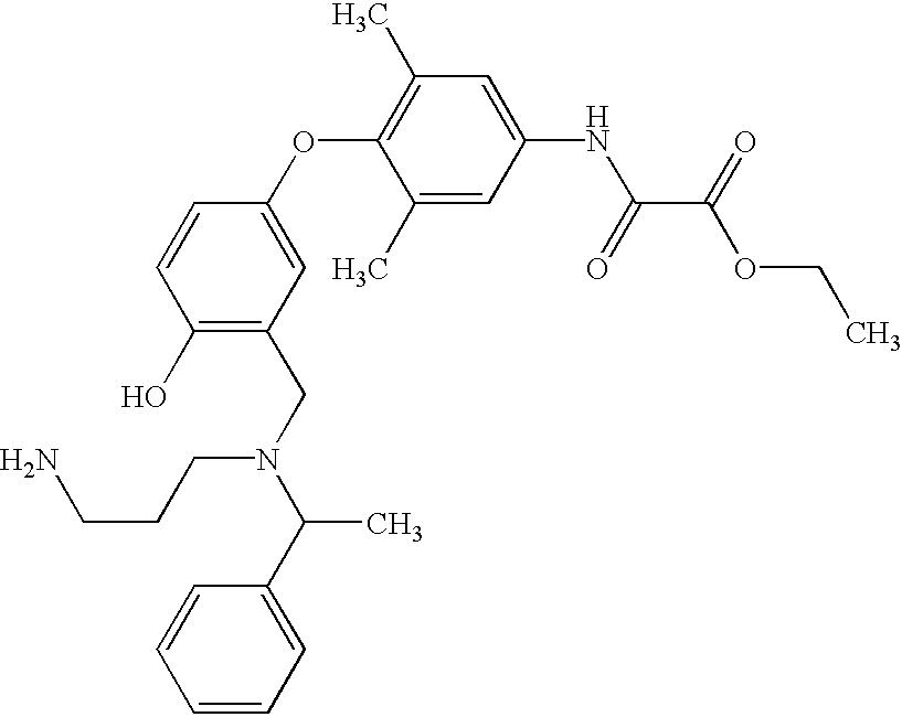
C1=CC(O)=C(CN(C(C2=CC=CC=C2)C)CCCN)C=C1OC1=C(C)C=C(NC(C(OCC)=O)=O)C=C1C
